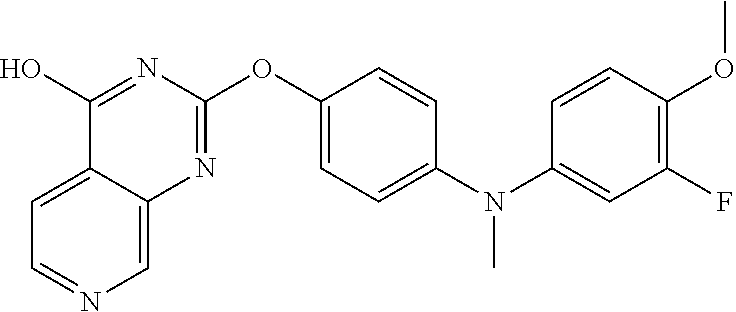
C12=CC=NC=C1N=C(OC1=CC=C(N(C3=CC(F)=C(OC)C=C3)C)C=C1)N=C2O
